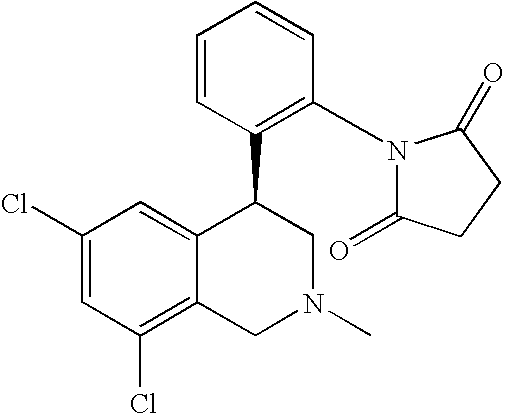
C1(Cl)=CC(Cl)=C2C(=C1)C(C1=C(N3C(=O)CCC3=O)C=CC=C1)CN(C)C2
